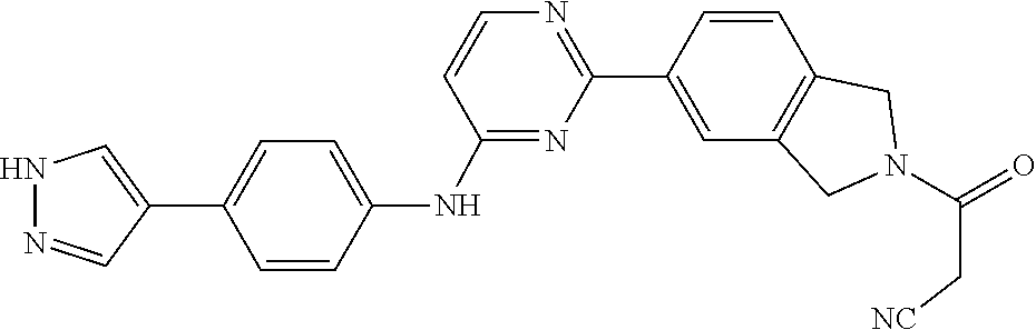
O=C(N1CC2=C(C=CC(C3=NC=CC(NC4=CC=C(C5=CNN=C5)C=C4)=N3)=C2)C1)C[NC]
